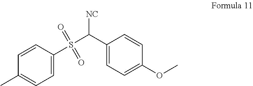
C1=CC(S(C([NC])C2=CC=C(OC)C=C2)(=O)=O)=CC=C1C
